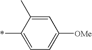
C1=C(*)C(C)=CC([OMe])=C1
